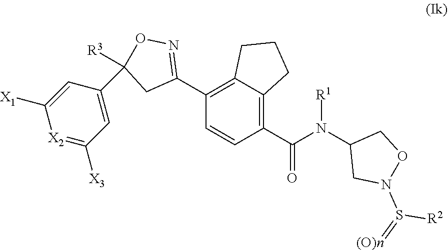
C1(C(N(C2CN(S(=[(O)n])[R2])OC2)[R1])=O)=C2C(=C(C3=NOC(C4=CC([X3])=[X2]C([X1])=C4)([R3])C3)C=C1)CCC2
